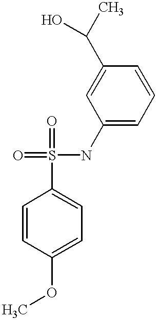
C1(NS(=O)(C2=CC=C(OC)C=C2)=O)=CC=CC(C(C)O)=C1
